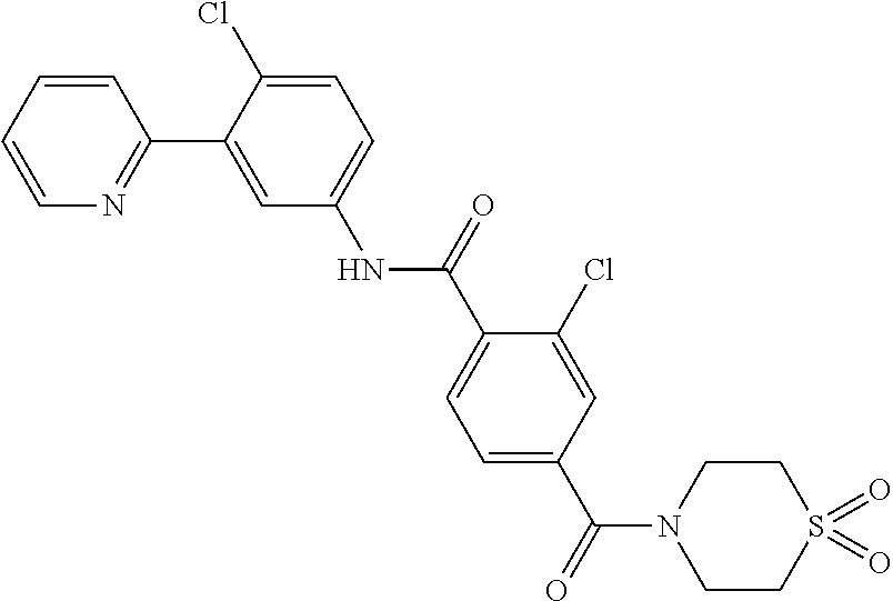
C1=CC=CN=C1C1=CC(NC(C2=CC=C(C(=O)N3CCS(=O)(=O)CC3)C=C2Cl)=O)=CC=C1Cl
